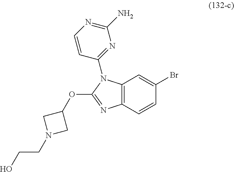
C12=C(C=CC(Br)=C1)N=C(OC1CN(CCO)C1)N2C1=NC(N)=NC=C1
